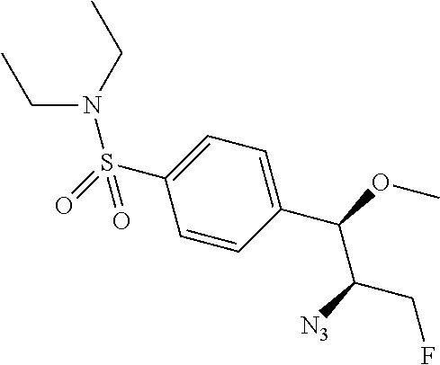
S(C1=CC=C(C(OC)C([N3])CF)C=C1)(=O)(N(CC)CC)=O
